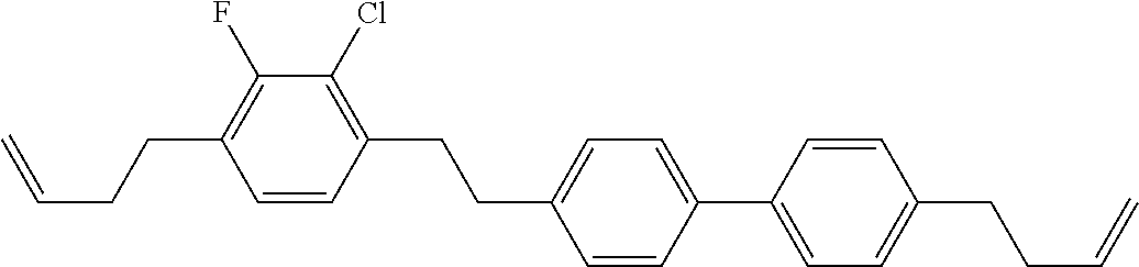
C1(CCC2=CC=C(C3=CC=C(CCC=C)C=C3)C=C2)=C(Cl)C(F)=C(CCC=C)C=C1
